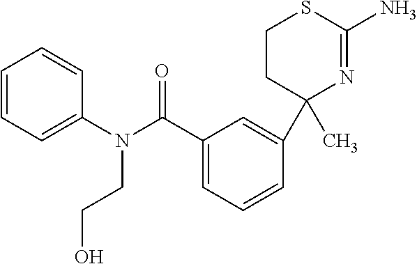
C1=C(C(N(C2=CC=CC=C2)CCO)=O)C=C(C2(C)N=C(N)SCC2)C=C1
